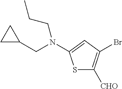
S1C([CHO])=C(Br)C=C1N(CC1CC1)CCC
